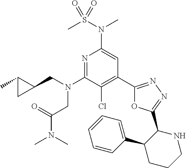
C1(C2=C(Cl)C(N(CC3C(C)C3)CC(N(C)C)=O)=NC(N(S(C)(=O)=O)C)=C2)=NN=C(C2NCCCC2C2=CC=CC=C2)O1
